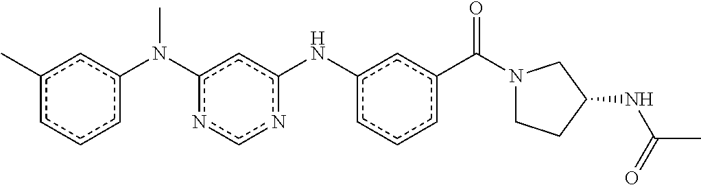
c1(C)cccc(N(c2ncnc(Nc3cccc(C(N4CCC(NC(C)=O)C4)=O)c3)c2)C)c1
